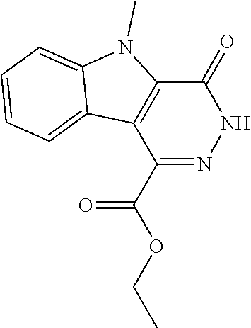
C1(=O)NN=C(C(OCC)=O)C2=C1N(C)C1=CC=CC=C21
